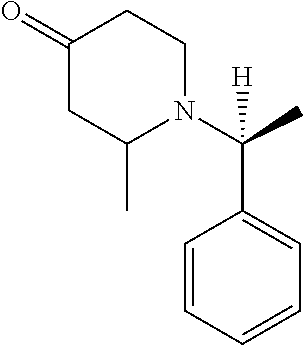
C1(=O)CC(C)N(C(C2=CC=CC=C2)(C)[H])CC1
